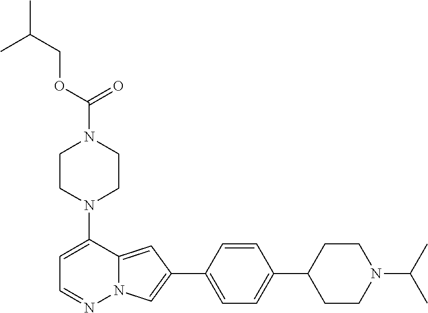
N1(C2=CC=NN3C2=CC(C2=CC=C(C4CCN(C(C)C)CC4)C=C2)=C3)CCN(C(=O)OCC(C)C)CC1
